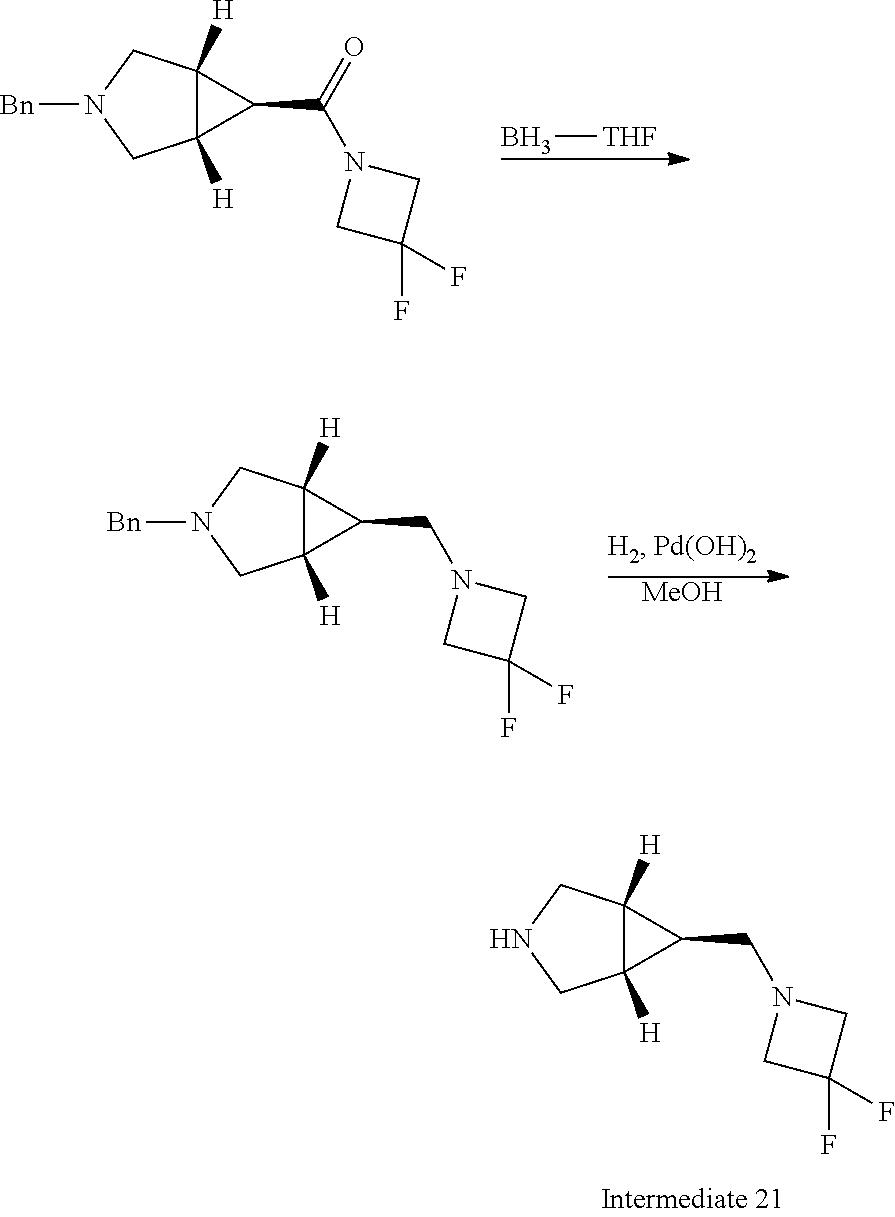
N1CC2([H])C([H])(C1)C2CN1CC(F)(F)C1.[THF]B.N1([Bn])CC2([H])C([H])(C1)C2C(=O)N1CC(F)(F)C1.[MeOH].N1([Bn])CC2([H])C([H])(C1)C2CN1CC(F)(F)C1
